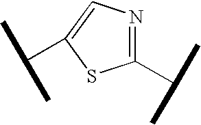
C1(C(C)C)=NC=C(C(C)C)S1
